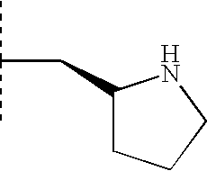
CC(C)CC1CCCN1
